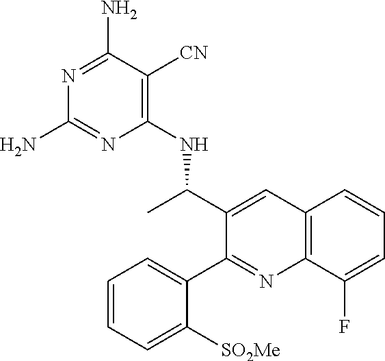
C12=C(C(F)=CC=C1)N=C(C1=CC=CC=C1[SO2Me])C(C(C)NC1=C([CN])C(N)=NC(N)=N1)=C2
